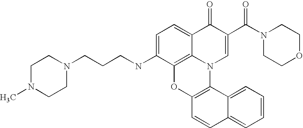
C12=C3C(=CC=C1NCCCN1CCN(C)CC1)C(=O)C(C(N1CCOCC1)=O)=CN3C1=C(O2)C=CC2=CC=CC=C12
